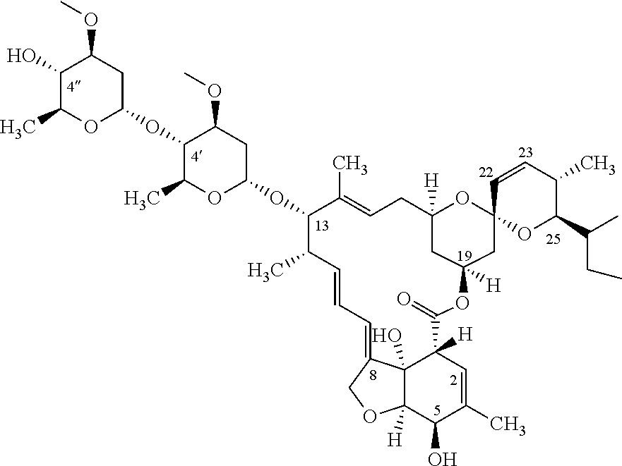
C1(OC2OC(C)C(O)C(OC)C2)C(C)OC(OC2C(C)C=CC=C3C4(O)C([H])(OC3)C(O)C(C)=CC4([H])C(=O)OC3([H])CC([H])(CC=C2C)OC2(C3)OC(C(C)CC)C(C)C=C2)CC1OC
